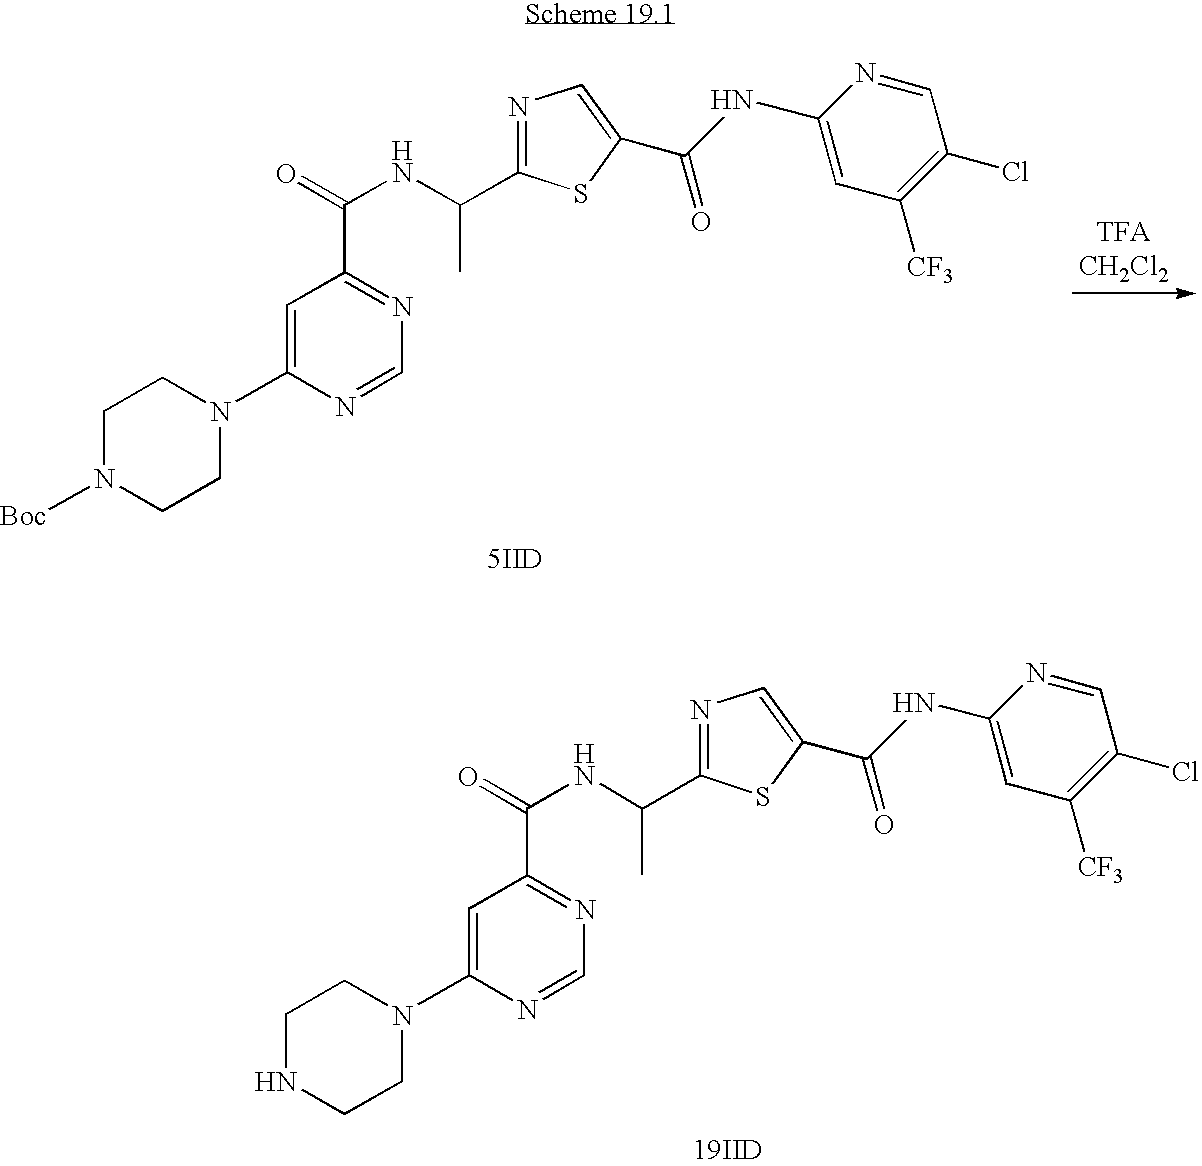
C1NCCN(C2=CC(C(=O)NC(C)C3=NC=C(C(NC4=CC([CF3])=C(Cl)C=N4)=O)S3)=NC=N2)C1.[19IID].C1N([Boc])CCN(C2=CC(C(=O)NC(C)C3=NC=C(C(NC4=CC([CF3])=C(Cl)C=N4)=O)S3)=NC=N2)C1.[5IID]
